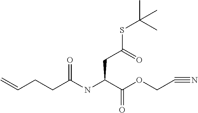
C=CCCC(NC(C(OCC#N)=O)CC(SC(C)(C)C)=O)=O
